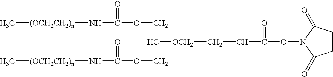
C(C(=O)ON1C(=O)CCC1=O)C[OCH2]C(COC(N[(OCH2CH2)n]C)=O)COC(=O)N[(OCH2CH2)n]C
